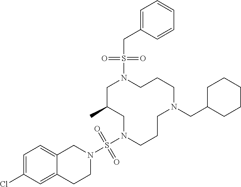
C1C(C)CN(S(N2CC3=CC=C(Cl)C=C3CC2)(=O)=O)CCCN(CC2CCCCC2)CCCN1S(CC1=CC=CC=C1)(=O)=O
